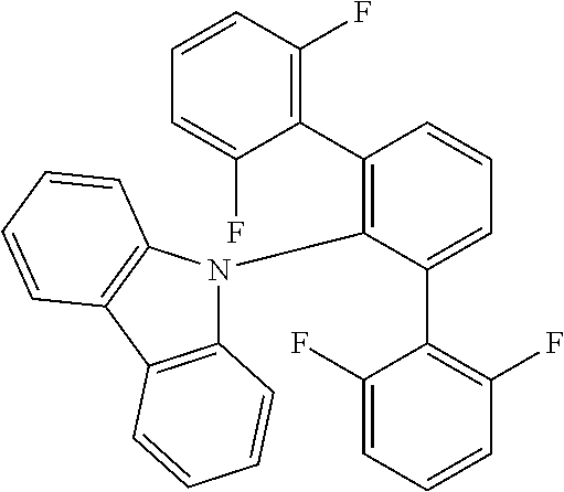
C1(C2=C(F)C=CC=C2F)=C(N2C3=C(C4=C2C=CC=C4)C=CC=C3)C(C2=C(F)C=CC=C2F)=CC=C1
